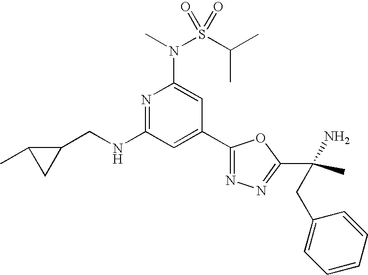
N1=C(NCC2C(C)C2)C=C(C2=NN=C(C(C)(N)CC3=CC=CC=C3)O2)C=C1N(S(C(C)C)(=O)=O)C
